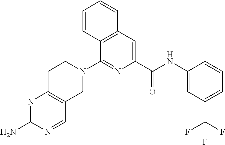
C12=C(C=C(C(NC3=CC(C(F)(F)F)=CC=C3)=O)N=C1N1CCC3=C(C1)C=NC(N)=N3)C=CC=C2
